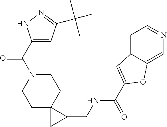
C1C2(CCN(C(=O)C3=CC(C(C)(C)C)=NN3)C1)CC2CNC(=O)C1=CC2=CC=NC=C2O1
